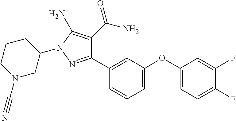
C1(C2=CC(OC3=CC=C(F)C(F)=C3)=CC=C2)=NN(C2CCCN(C#N)C2)C(N)=C1C(N)=O
